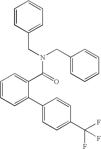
C1=C(C2=CC=C(C(F)(F)F)C=C2)C(C(N(CC2=CC=CC=C2)CC2=CC=CC=C2)=O)=CC=C1
